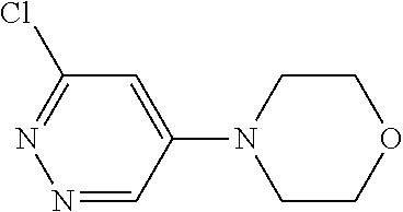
ClC1=NN=CC(N2CCOCC2)=C1
